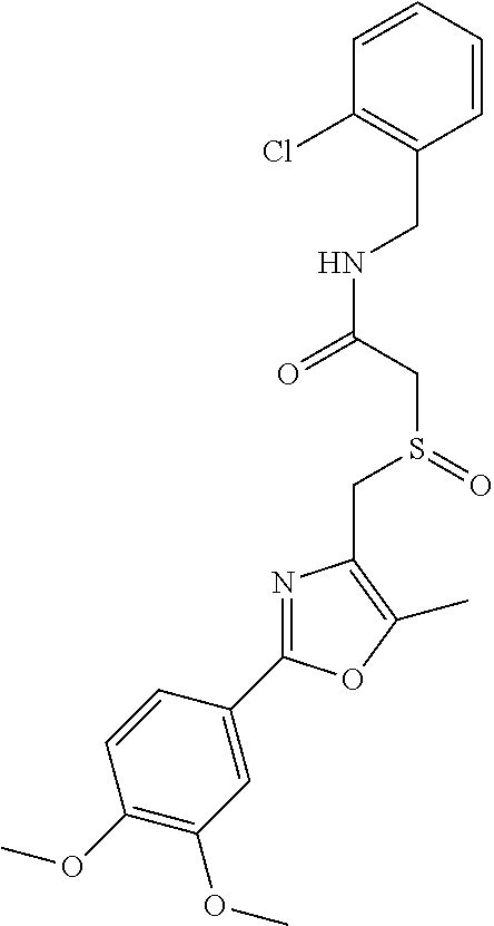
C1(OC)=C(OC)C=C(C2=NC(CS(=O)CC(=O)NCC3=C(Cl)C=CC=C3)=C(C)O2)C=C1
